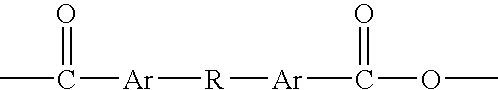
CC(=O)[Ar][R][Ar]C(OC)=O
